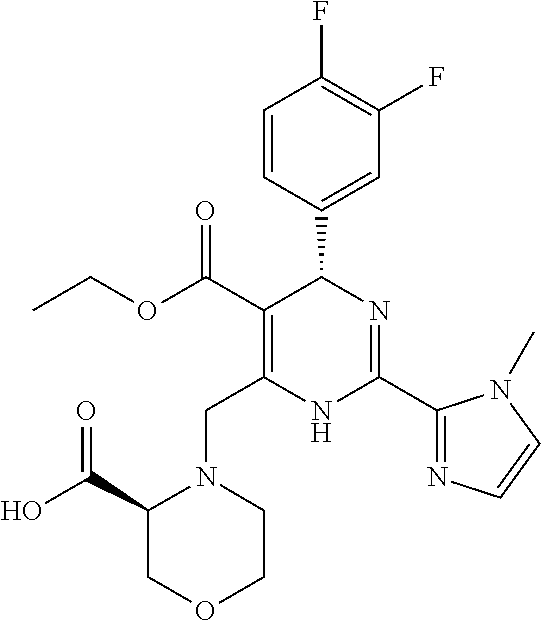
C1=CC(C2C(C(=O)OCC)=C(CN3C(C(O)=O)COCC3)NC(C3=NC=CN3C)=N2)=CC(F)=C1F
